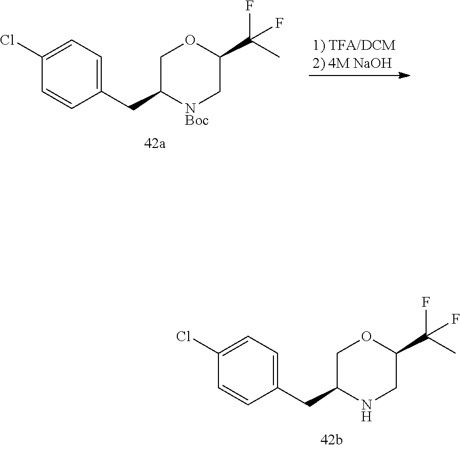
C1(CC2NCC(C(C)(F)F)OC2)=CC=C(Cl)C=C1.C1(CC2[NBoc]CC(C(C)(F)F)OC2)=CC=C(Cl)C=C1
